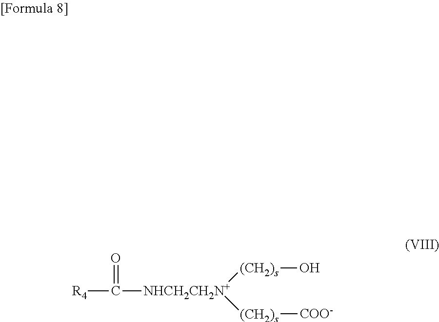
[R4]C([NHCH2CH2N+]([(CH2)s]O)[(CH2)s][COO-])=O
